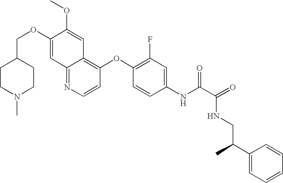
C(OC1=CC2=NC=CC(OC3=C(F)C=C(NC(C(=O)NCC(C4=CC=CC=C4)C)=O)C=C3)=C2C=C1OC)C1CCN(C)CC1
